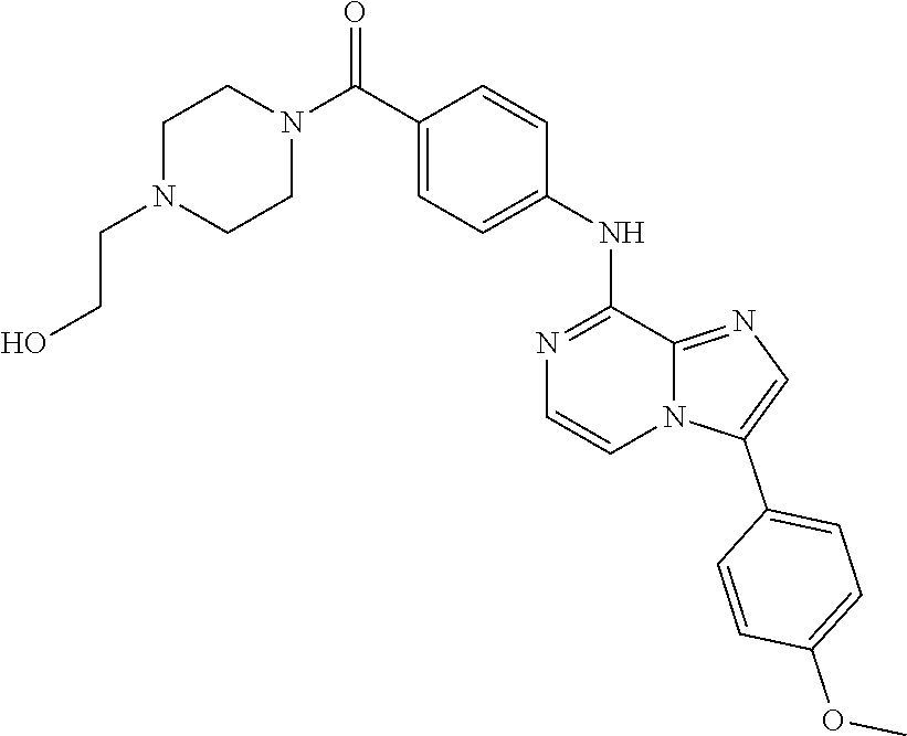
C1N(CCO)CCN(C(C2=CC=C(NC3=NC=CN4C3=NC=C4C3=CC=C(OC)C=C3)C=C2)=O)C1
